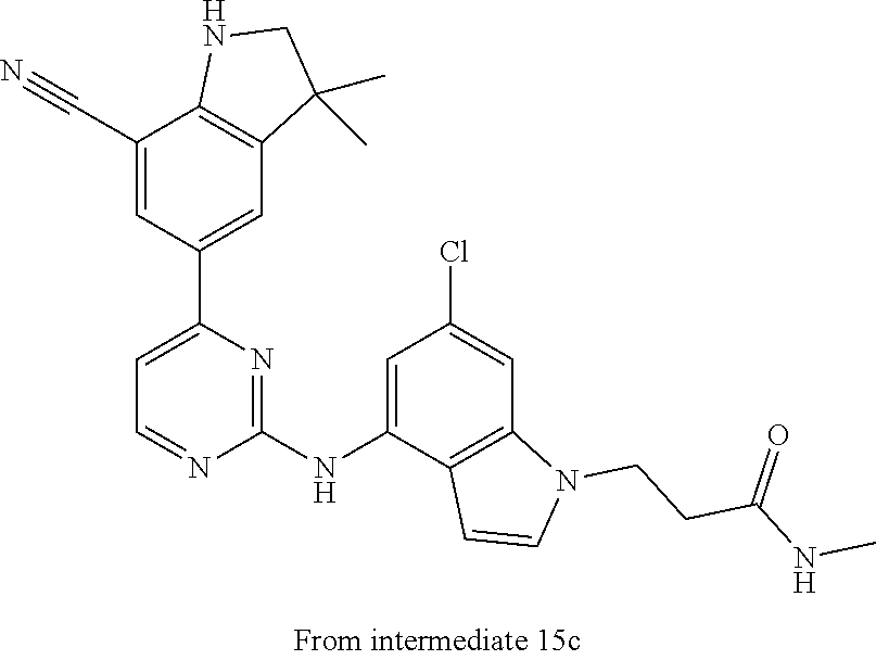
C1(NC2=CC(Cl)=CC3=C2C=CN3CCC(NC)=O)=NC(C2=CC3=C(C(C#N)=C2)NCC3(C)C)=CC=N1
